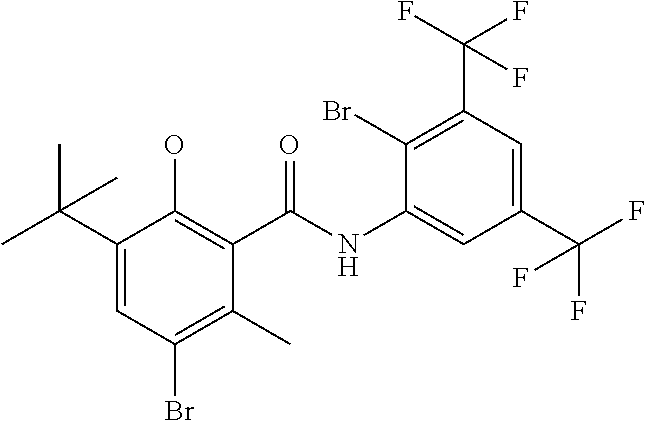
C1(C(C)(C)C)=CC(Br)=C(C)C(C(NC2=CC(C(F)(F)F)=CC(C(F)(F)F)=C2Br)=O)=C1O
